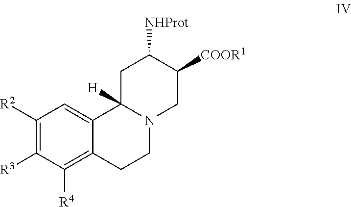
C1([R2])=C([R3])C([R4])=C2C(=C1)C1([H])N(CC2)CC([COOR1])C([NHProt])C1
